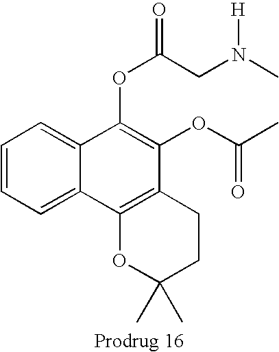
C1=CC=C2C(=C1)C(OC(CN(C)[H])=O)=C(OC(C)=O)C1=C2OC(C)(C)CC1
